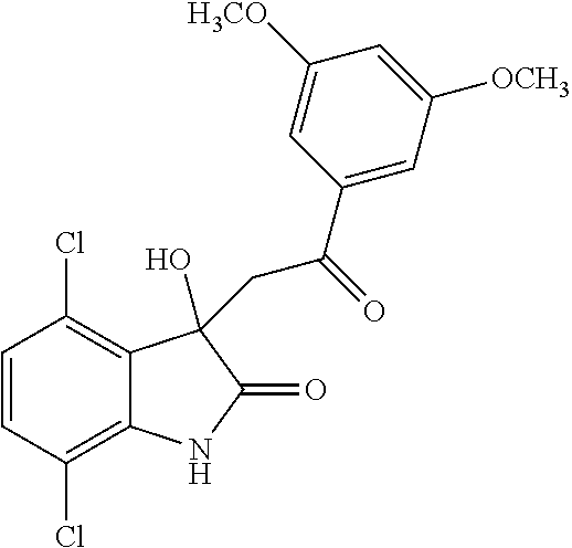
C1=CC(Cl)=C2C(=C1Cl)C(O)(CC(C1=CC([OCH3])=CC([H3CO])=C1)=O)C(=O)N2
